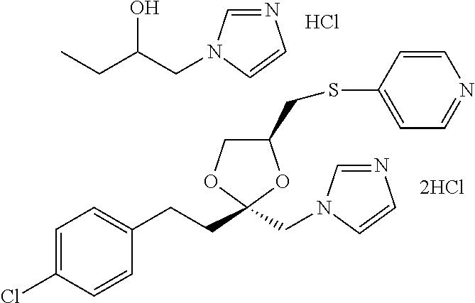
C1=C(Cl)C=CC(CCC2(CN3C=NC=C3)OC(CSC3=CC=NC=C3)CO2)=C1.Cl.CCC(CN1C=NC=C1)O
